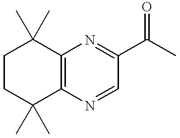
C1CC(C)(C)C2=C(C1(C)C)N=C(C(C)=O)C=N2
